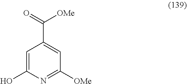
C1=C(O)N=C([OMe])C=C1C(=O)[OMe]
